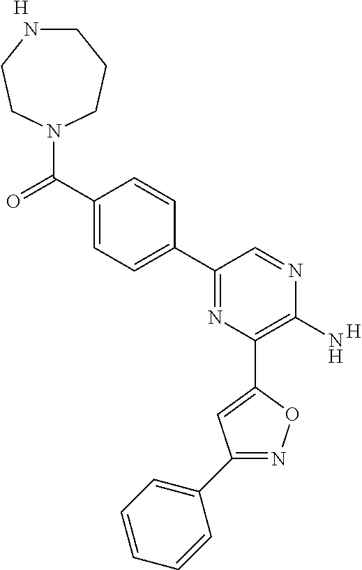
C1NCCN(C(C2=CC=C(C3=NC(C4=CC(C5=CC=CC=C5)=NO4)=C(N)N=C3)C=C2)=O)CC1.[H].[H]
